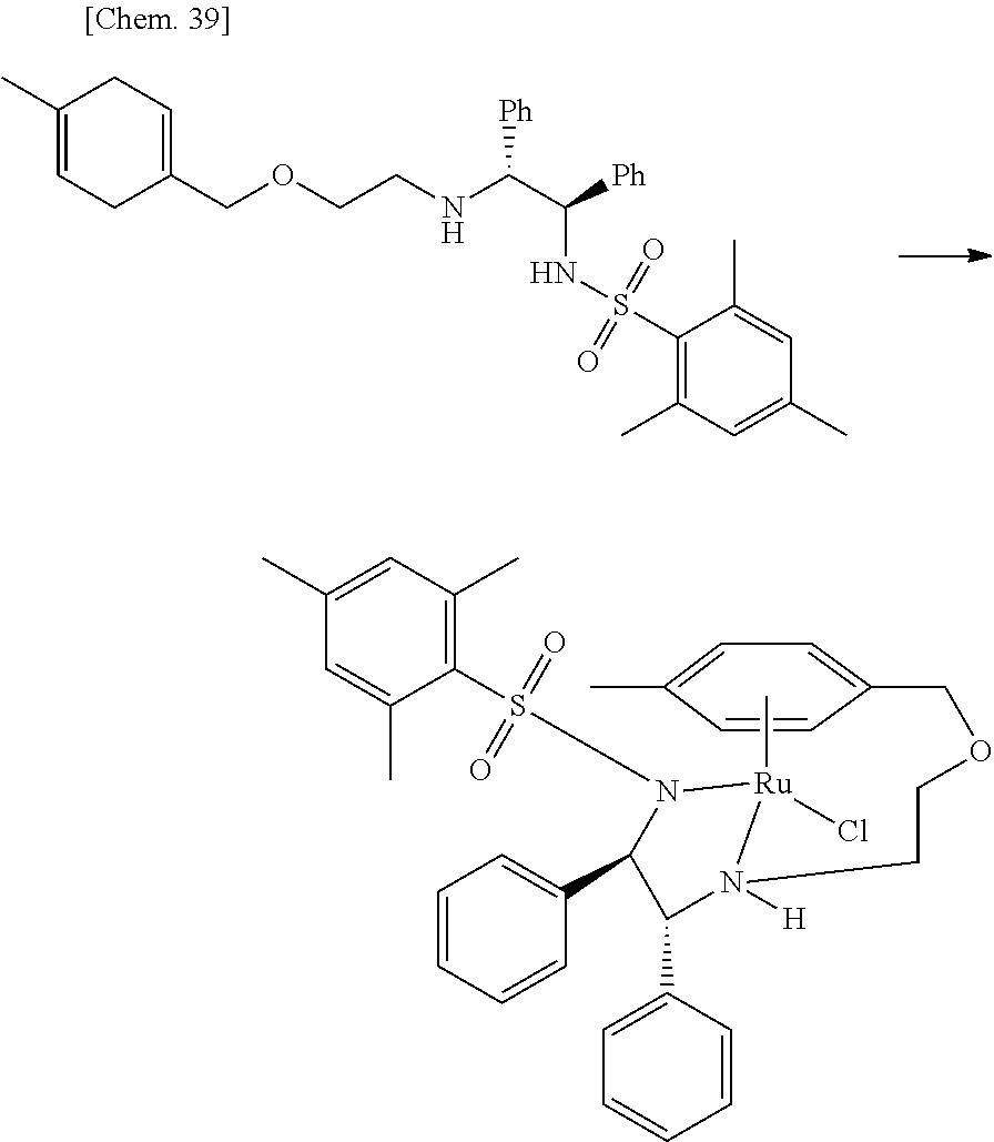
C1(C)=CCC(COCCNC(C([Ph])NS(C2=C(C)C=C(C)C=C2C)(=O)=O)[Ph])=CC1.C1=C(C)C=CC(COCCN2([H])C(C3=CC=CC=C3)C(C3=CC=CC=C3)N(S(C3=C(C)C=C(C)C=C3C)(=O)=O)[Ru]2(C)Cl)=C1
